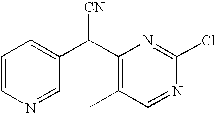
[CN]C(C1=CC=CN=C1)C1=C(C)C=NC(Cl)=N1
